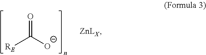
[RE]C([O-])=O
